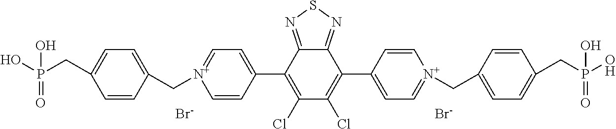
[Br-].[Br-].C1=CC(C2=C(Cl)C(Cl)=C(C3=CC=[N+](CC4=CC=C(CP(O)(=O)O)C=C4)C=C3)C3=NSN=C32)=CC=[N+]1CC1=CC=C(CP(O)(=O)O)C=C1
